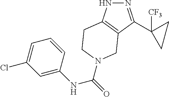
N1=C(C2([CF3])CC2)C2=C(N1)CCN(C(NC1=CC(Cl)=CC=C1)=O)C2
